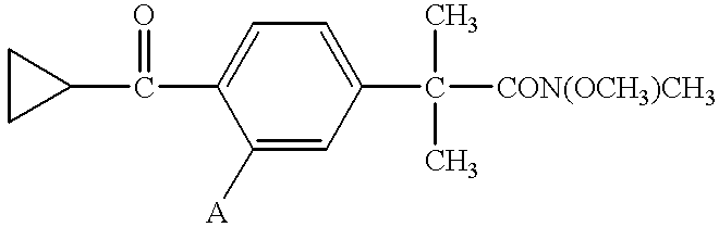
C1([A])=CC(C(C)(C)[CON(OCH3)CH3])=CC=C1C(=O)C1CC1
